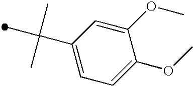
C1=C(OC)C(OC)=CC=C1C(C)(C)C
